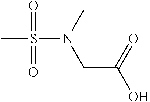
S(N(CC(=O)O)C)(C)(=O)=O
